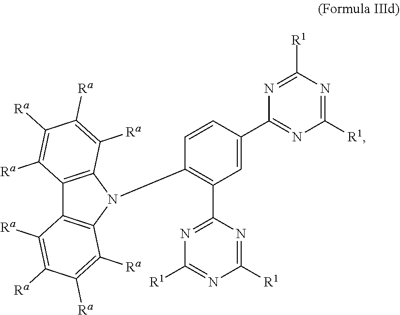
C12=C(N(C3=C(C4=NC([R1])=NC([R1])=N4)C=C(C4=NC([R1])=NC([R1])=N4)C=C3)C3=C1C([Ra])=C([Ra])C([Ra])=C3[Ra])C([Ra])=C([Ra])C([Ra])=C2[Ra]
